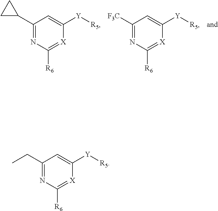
C1(C2CC2)=NC([R6])=[X]C([Y][R5])=C1.C1([F3C])=NC([R6])=[X]C([Y][R5])=C1.C1(CC)=NC([R6])=[X]C([Y][R5])=C1
